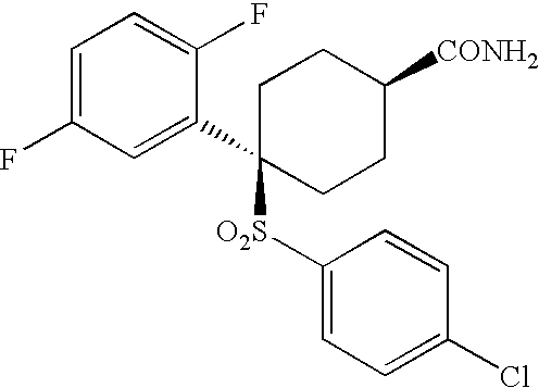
C1=C(F)C=C(C2([O2S]C3=CC=C(Cl)C=C3)CCC([CONH2])CC2)C(F)=C1
